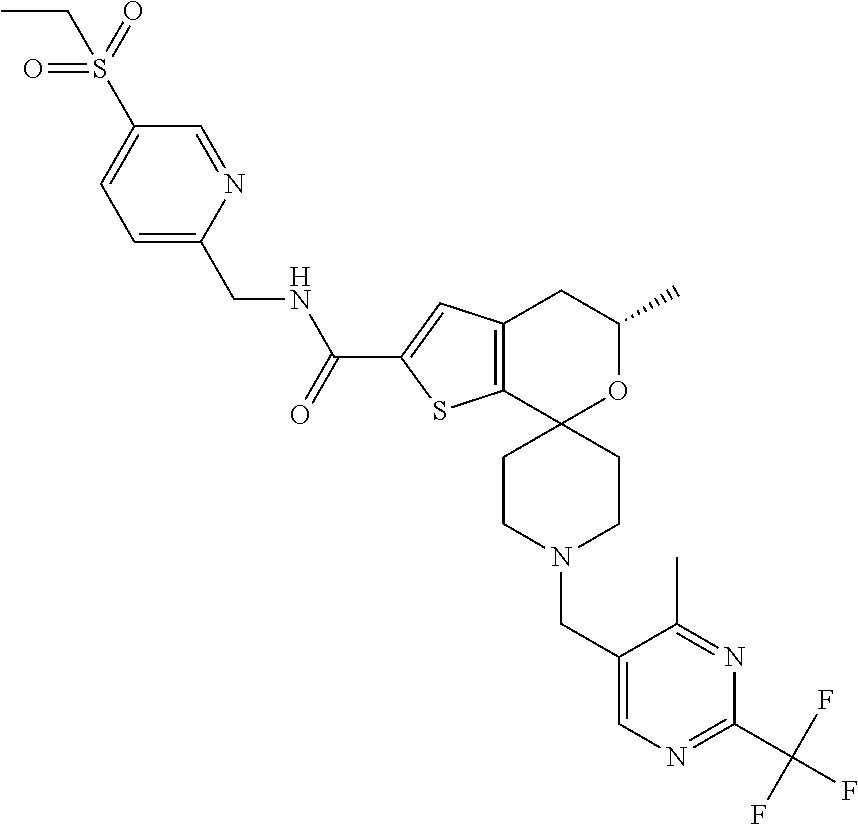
C1=C(CNC(C2=CC3=C(S2)C2(OC(C)C3)CCN(CC3=CN=C(C(F)(F)F)N=C3C)CC2)=O)N=CC(S(=O)(=O)CC)=C1
